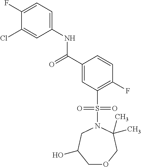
C1(F)=CC=C(NC(C2=CC(S(N3CC(O)COCC3(C)C)(=O)=O)=C(F)C=C2)=O)C=C1Cl
